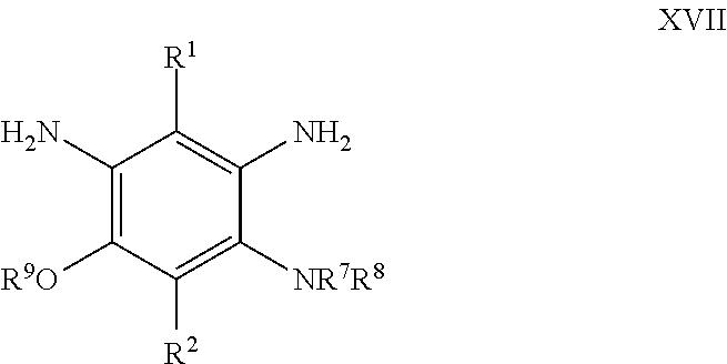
C1([R2])=C([NR7R8])C(N)=C([R1])C(N)=C1[R9O]
